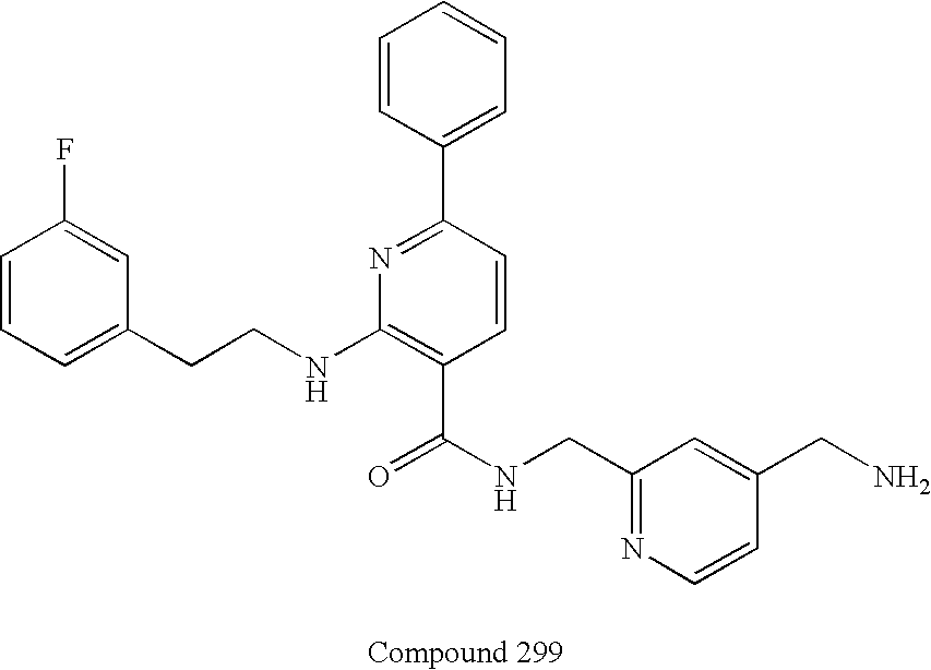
C1=C(CCNC2=C(C(NCC3=NC=CC(CN)=C3)=O)C=CC(C3=CC=CC=C3)=N2)C=C(F)C=C1
